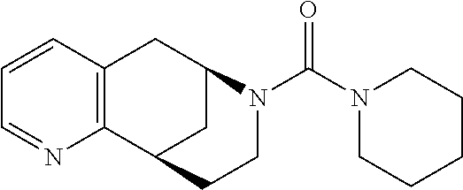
C12=C(CC3CC1CCN3C(N1CCCCC1)=O)C=CC=N2
